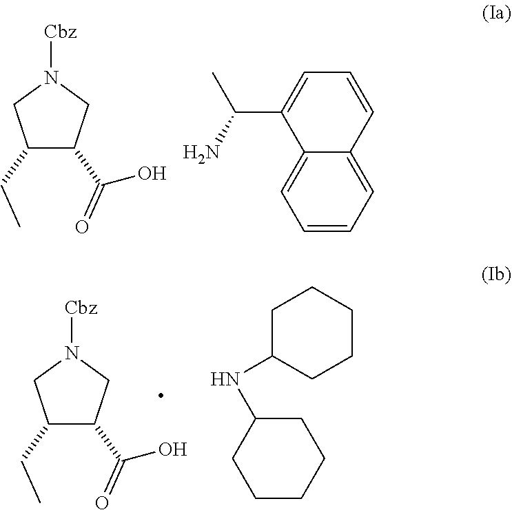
C1(CC)C(C(=O)O)CN([Cbz])C1.C12=CC=CC=C1C(C(C)N)=CC=C2.C1(CC)C(C(=O)O)CN([Cbz])C1.C1C(NC2CCCCC2)CCCC1
